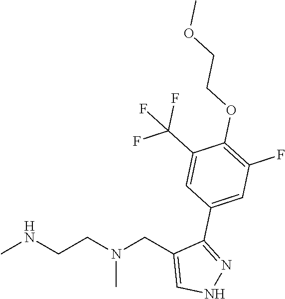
CNCCN(CC1=CNN=C1C1=CC(F)=C(OCCOC)C(C(F)(F)F)=C1)C
